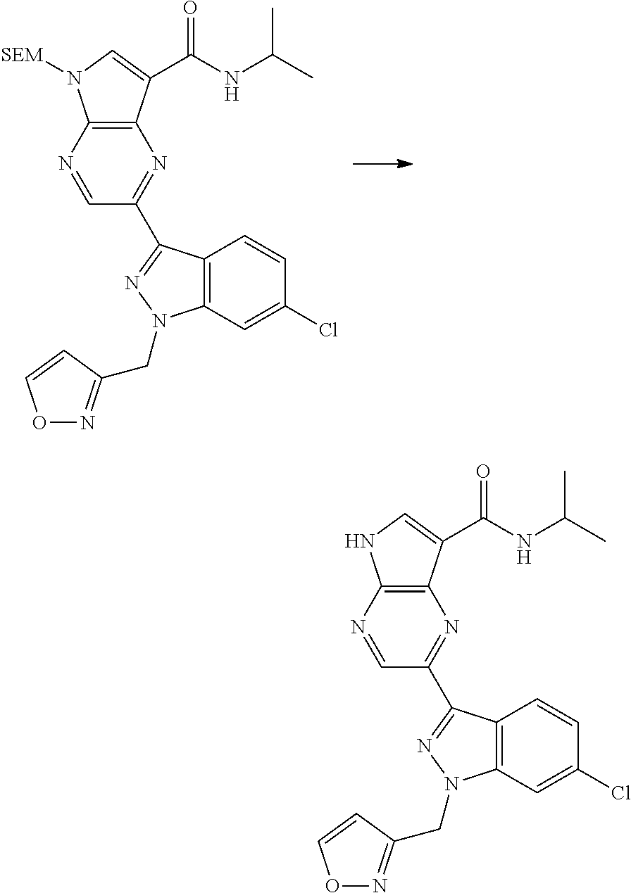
C12=C(N=CC(C3=NN(CC4=NOC=C4)C4=C3C=CC(Cl)=C4)=N1)N([SEM])C=C2C(NC(C)C)=O.C12=C(N=CC(C3=NN(CC4=NOC=C4)C4=C3C=CC(Cl)=C4)=N1)NC=C2C(NC(C)C)=O
